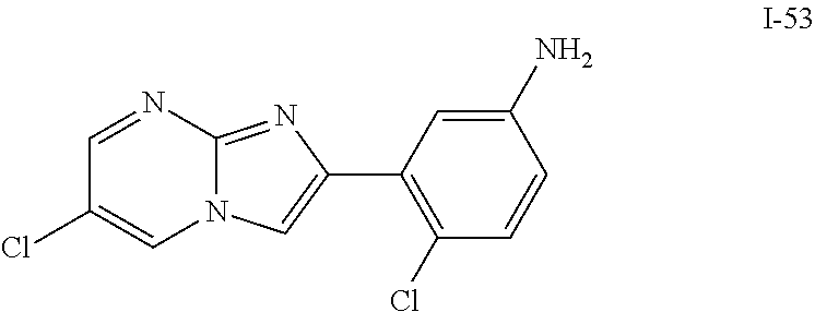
ClC1=CN2C(=NC(C3=C(Cl)C=CC(N)=C3)=C2)N=C1
